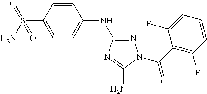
C1=C(S(N)(=O)=O)C=CC(NC2=NN(C(C3=C(F)C=CC=C3F)=O)C(N)=N2)=C1
